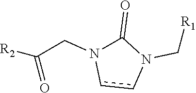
C1(=O)N(CC([R2])=O)ccN1C[R1]
